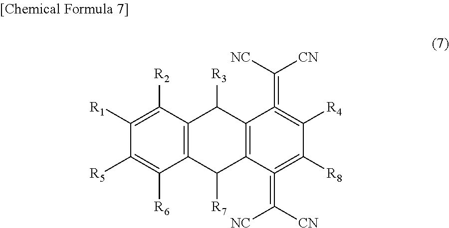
C12=C(C([R7])C3=C(C1[R3])C(=C([NC])[CN])=C([R4])C([R8])=C3=C([CN])[NC])C([R6])=C([R5])C([R1])=C2[R2]
